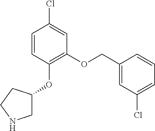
C1=CC(OC2CNCC2)=C(OCC2=CC(Cl)=CC=C2)C=C1Cl
